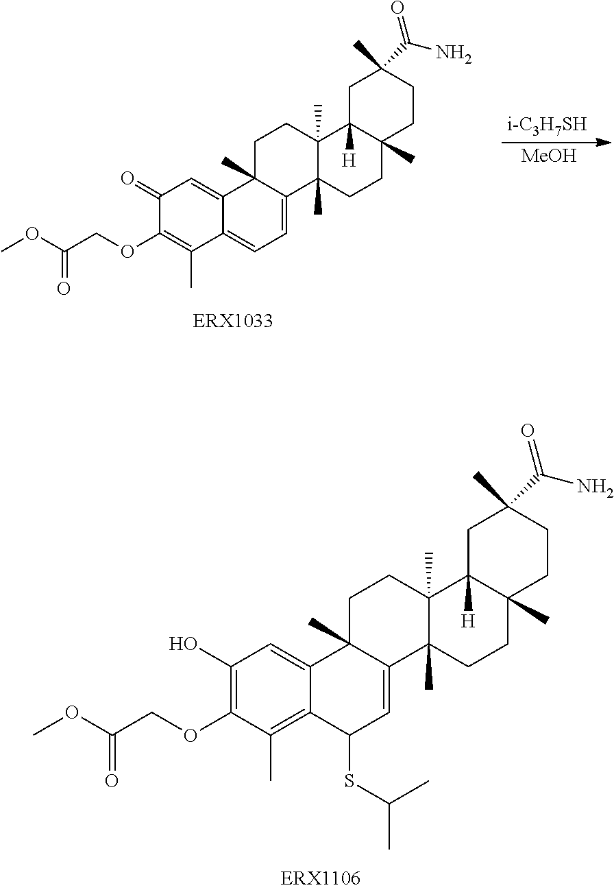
C1(O)=C(OCC(OC)=O)C(C)=C2C(=C1)C1(C)C(=CC2SC(C)C)C2(C)C(C)(CC1)C1([H])C(C)(CC2)CCC(C(N)=O)(C)C1.[i-C3H7SH].C1(=O)C(OCC(OC)=O)=C(C)C2=CC=C3C(C)(C2=C1)CCC1(C)C3(C)CCC2(C)C1([H])CC(C(N)=O)(C)CC2.[MeOH]
